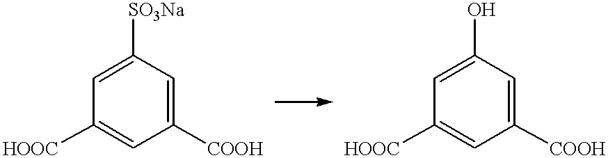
C1=C([SO3Na])C=C([COOH])C=C1[HOOC].C1=C(O)C=C([COOH])C=C1[HOOC]
